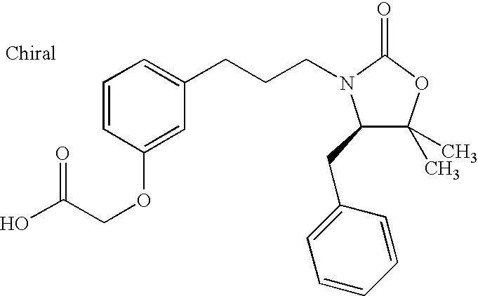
C(CN1C(CC2=CC=CC=C2)C(C)(C)OC1=O)CC1=CC=CC(OCC(O)=O)=C1
